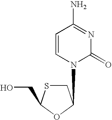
C1=CN(C2CSC(CO)O2)C(=O)N=C1N
